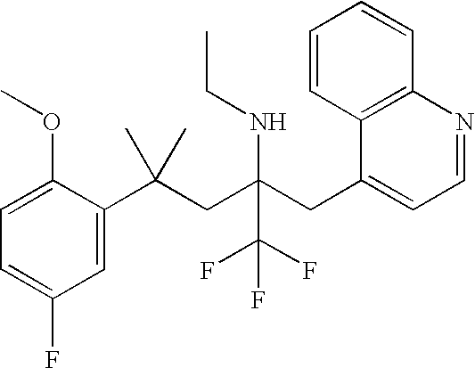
C1=C(C(CC(CC2=CC=NC3=C2C=CC=C3)(NCC)C(F)(F)F)(C)C)C(OC)=CC=C1F
